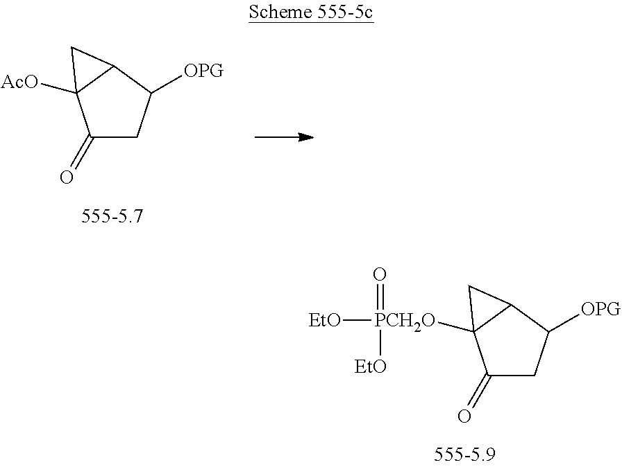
C1(=O)CC([OPG])C2C1([PCH2O]([EtO])([EtO])=O)C2.C1(=O)CC([OPG])C2C1([AcO])C2
